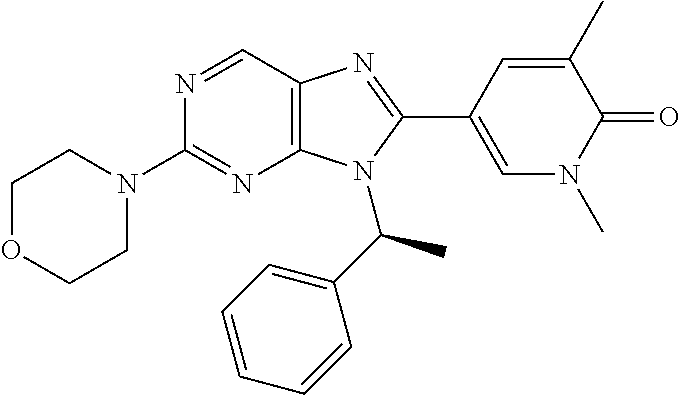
C12=C(C=NC(N3CCOCC3)=N1)N=C(C1=CN(C)C(=O)C(C)=C1)N2C(C1=CC=CC=C1)C
